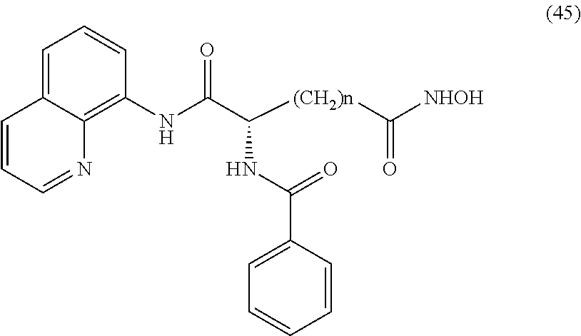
C1=C2C(=C(NC(C([(CH2)n]C([NHOH])=O)NC(=O)C3=CC=CC=C3)=O)C=C1)N=CC=C2
